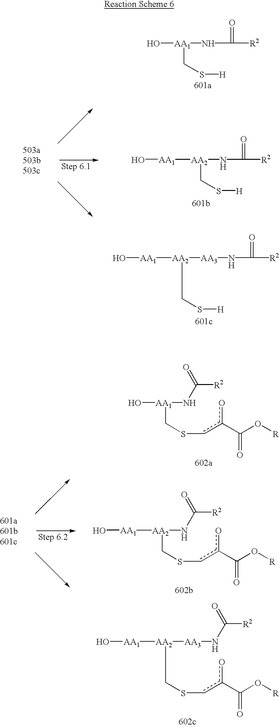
[AA1]([AA2]([AA3]NC(=O)[R2])CS[H])O.O[AA1](NC(=O)[R2])CS[H].O[AA1](NC([R2])=O)CScc(o)C(O[R])=O.[AA1]([AA2]([AA3]NC([R2])=O)CScc(o)C(O[R])=O)O.[AA1]([AA2](NC([R2])=O)CScc(o)C(O[R])=O)O.[AA1]([AA2](NC(=O)[R2])CS[H])O
